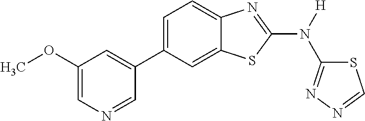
C1(OC)=CN=CC(C2=CC=C3C(=C2)SC(N([H])C2=NN=CS2)=N3)=C1
